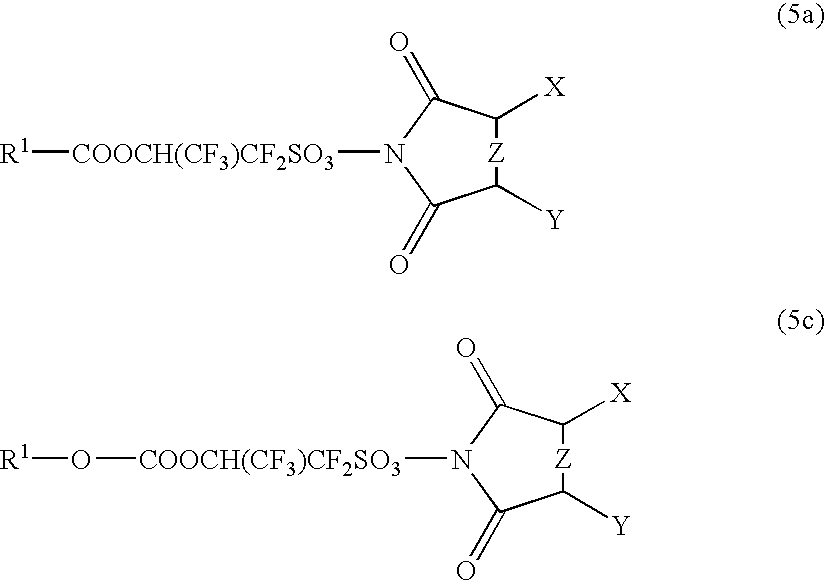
C1([Y])C(=O)N([COOCH(CF3)CF2SO3][R1])C(=O)C([X])[Z]1.C1([Y])C(=O)N([COOCH(CF3)CF2SO3]O[R1])C(=O)C([X])[Z]1
